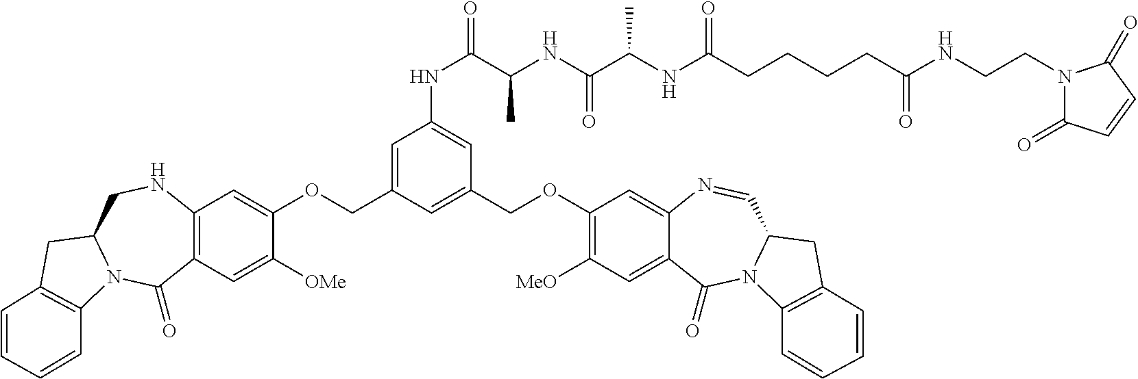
C1=C(COC2=CC3=C(C=C2[OMe])C(=O)N2C(CN3)CC3=C2C=CC=C3)C=C(COC2=C([MeO])C=C3C(=C2)N=CC2N(C3=O)C3=C(C2)C=CC=C3)C=C1NC(C(NC(C(NC(CCCCC(=O)NCCN1C(=O)C=CC1=O)=O)C)=O)C)=O
